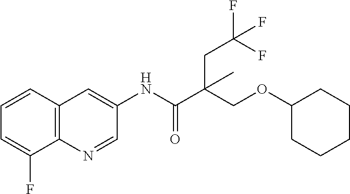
C1=CC2=C(C(F)=C1)N=CC(NC(=O)C(COC1CCCCC1)(CC(F)(F)F)C)=C2
